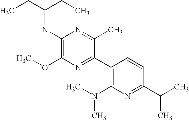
C1(OC)=C(NC(CC)CC)N=C(C)C(C2=C(N(C)C)N=C(C(C)C)C=C2)=N1
